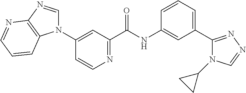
C1(N2C=NC3=C2C=CC=N3)=CC(C(NC2=CC(C3=NN=CN3C3CC3)=CC=C2)=O)=NC=C1
